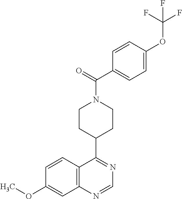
C12=C(C=CC(OC)=C1)C(C1CCN(C(=O)C3=CC=C(OC(F)(F)F)C=C3)CC1)=NC=N2
